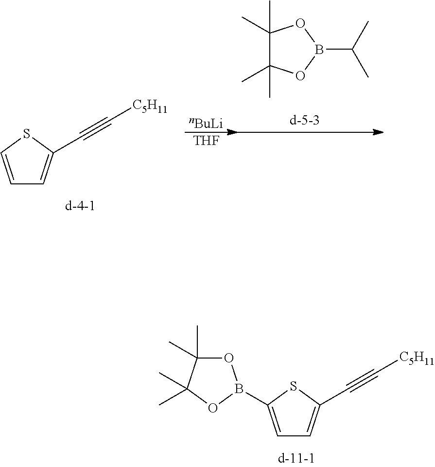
C1=CSC(C#C[C5H11])=C1.[nBuLi].[THF].C1(C)(C)C(C)(C)OB(C(C)C)O1.C1=C(B2OC(C)(C)C(C)(C)O2)SC(C#C[C5H11])=C1
